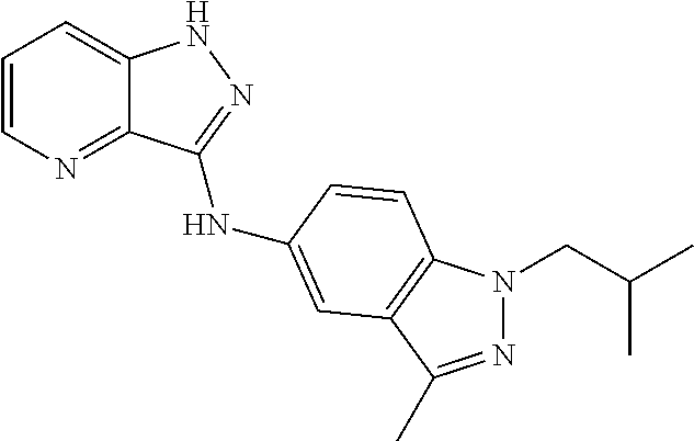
C1=CN=C2C(=C1)NN=C2NC1=CC2=C(N(CC(C)C)N=C2C)C=C1
